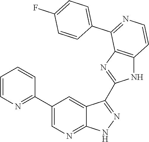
C1=CN=C(C2=CN=C3C(=C2)C(C2=NC4=C(N2)C=CN=C4C2=CC=C(F)C=C2)=N[N H]3)C=C1
